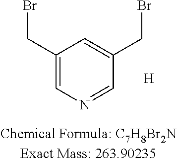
C1(CBr)=CN=CC(CBr)=C1.[H]
